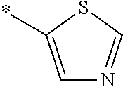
C1=C(*)SC=N1
